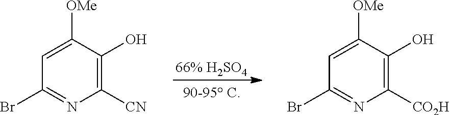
[66% H2SO4].C1([CN])=C(O)C([OMe])=CC(Br)=N1.C1([CO2H])=C(O)C([OMe])=CC(Br)=N1
